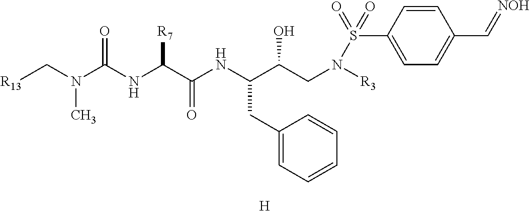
N(C(C(CN([R3])S(=O)(C1=CC=C(C=[NOH])C=C1)=O)O)CC1=CC=CC=C1)C(C(NC(N(C[R13])C)=O)[R7])=O.[H]
